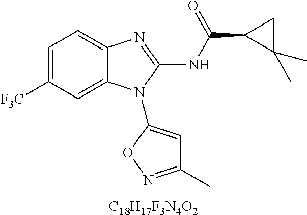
C1=C([F3C])C=C2C(=C1)N=C(NC(=O)C1C(C)(C)C1)N2C1=CC(C)=NO1.[C18H17F3N4O2]
